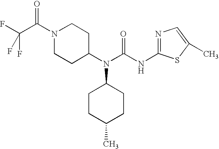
N1(C(C(F)(F)F)=O)CCC(N(C2CCC(C)CC2)C(NC2=NC=C(C)S2)=O)CC1
